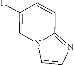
C1=CN2C(=N1)C=CC(I)=C2
